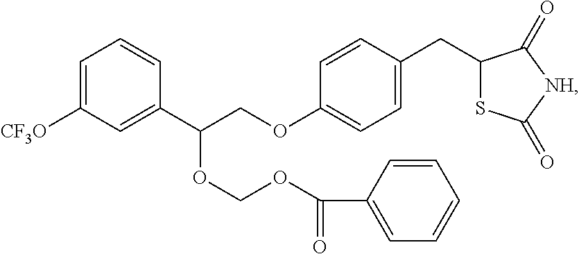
C1=C([CF3O])C=C(C(COC2=CC=C(CC3SC(=O)[NH]C3=O)C=C2)OCOC(C2=CC=CC=C2)=O)C=C1
